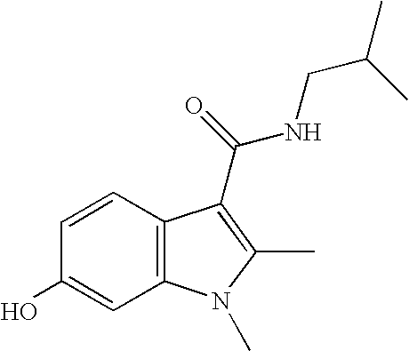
C1=CC2=C(C=C1O)N(C)C(C)=C2C(NCC(C)C)=O
